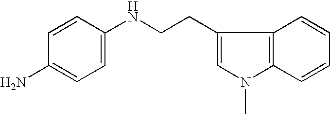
C1(CCNC2=CC=C(N)C=C2)=CN(C)C2=C1C=CC=C2
